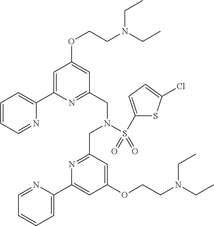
C1=CC=NC(C2=CC(OCCN(CC)CC)=CC(CN(S(C3=CC=C(Cl)S3)(=O)=O)CC3=NC(C4=CC=CC=N4)=CC(OCCN(CC)CC)=C3)=N2)=C1
